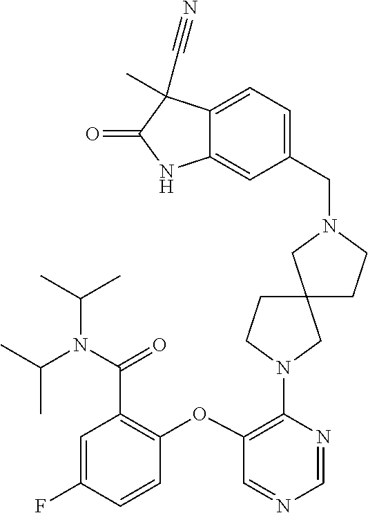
C1(OC2=C(C(N(C(C)C)C(C)C)=O)C=C(F)C=C2)=C(N2CCC3(C2)CCN(CC2=CC=C4C(=C2)NC(=O)C4(C)C#N)C3)N=CN=C1
